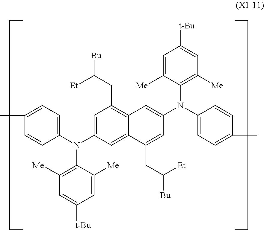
CC1=CC=C(N(C2=CC(CC([Et])[Bu])=C3C(=C2)C(CC([Et])[Bu])=CC(N(C2=CC=C(C)C=C2)C2=C([Me])C=C([t-Bu])C=C2[Me])=C3)C2=C([Me])C=C([t-Bu])C=C2[Me])C=C1
